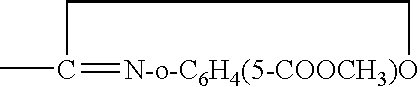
CC1=[N-o-C6H4(5-COOCH3)O]CC1
